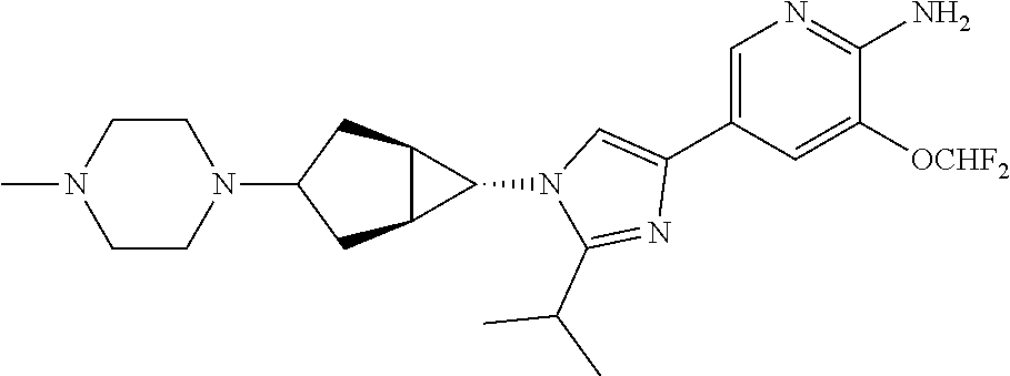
C1=C(C2=CN(C3C4C3CC(N3CCN(C)CC3)C4)C(C(C)C)=N2)C=C([OCHF2])C(N)=N1
